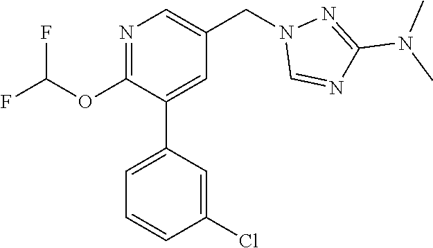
N1=C(OC(F)F)C(C2=CC=CC(Cl)=C2)=CC(CN2C=NC(N(C)C)=N2)=C1
